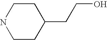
C1CNCCC1CCO
